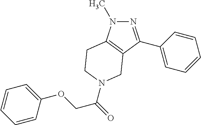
N1(C)N=C(C2=CC=CC=C2)C2=C1CCN(C(=O)COC1=CC=CC=C1)C2
